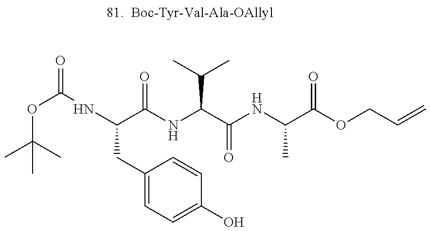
O(C(NC(C(NC(C(NC(C(OCC=C)=O)C)=O)C(C)C)=O)CC1=CC=C(O)C=C1)=O)C(C)(C)C
